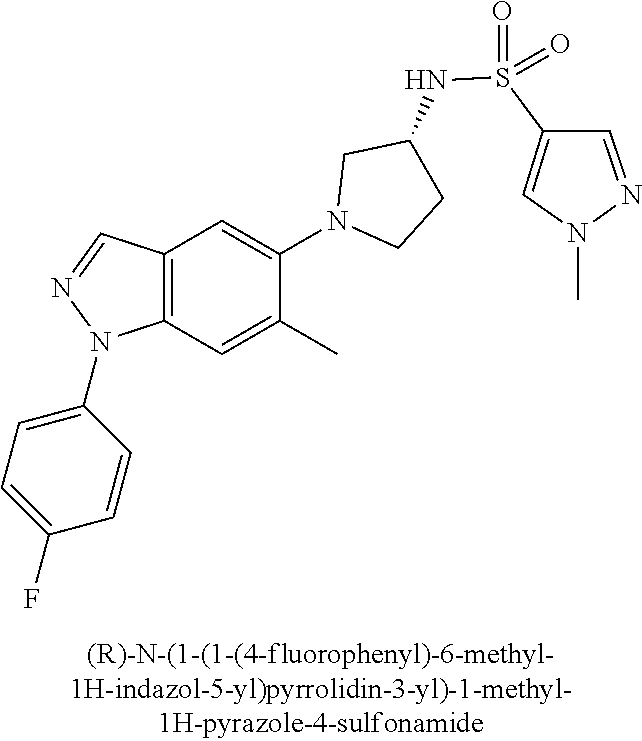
N1(C2=CC3=C(C=C2C)N(C2=CC=C(F)C=C2)N=C3)CCC(NS(C2=CN(C)N=C2)(=O)=O)C1
